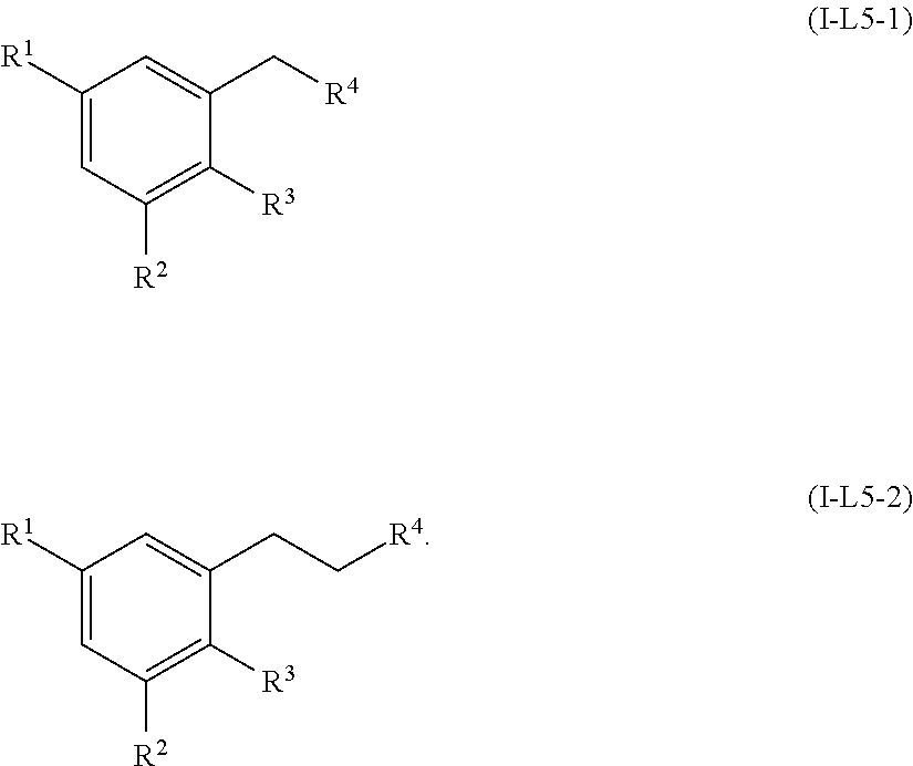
C1([R1])=CC([R2])=C([R3])C(C[R4])=C1.C1([R1])=CC([R2])=C([R3])C(CC[R4])=C1
